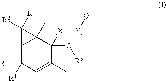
C12C([R3])([R4])C=C(C)C(O[R5])([[X][Y]][Q])C1(C)C2([R1])[R2]
